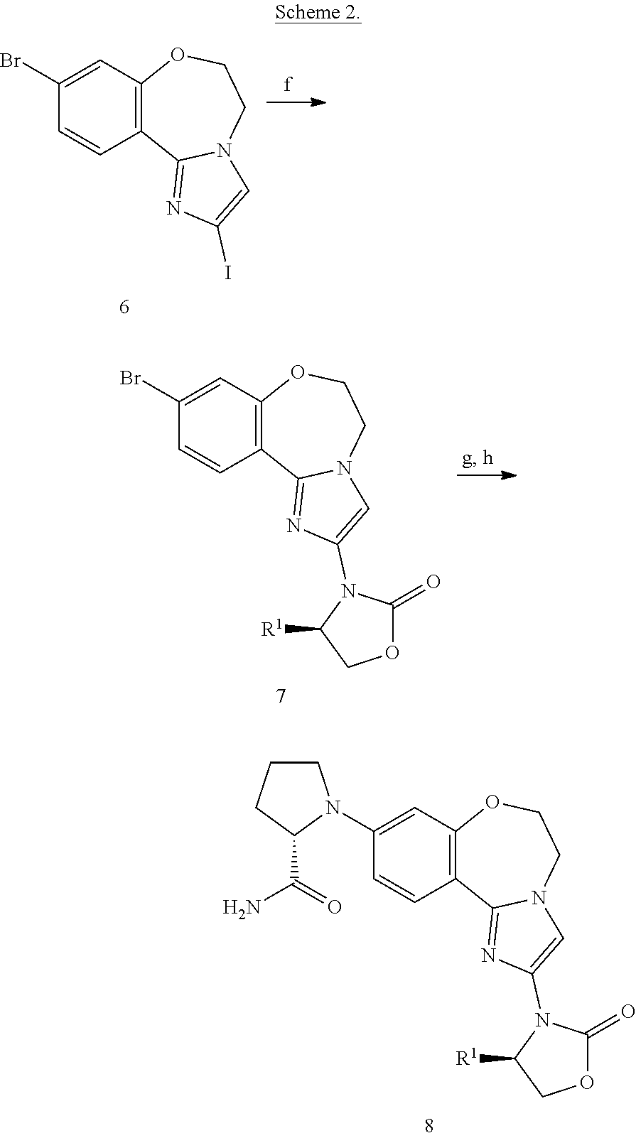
C1(N2CCCC2C(=O)N)=CC2=C(C=C1)C1=NC(N3C(=O)OCC3[R1])=CN1CCO2.C1(Br)=CC2=C(C=C1)C1=NC(I)=CN1CCO2.C1(Br)=CC2=C(C=C1)C1=NC(N3C(=O)OCC3[R1])=CN1CCO2
